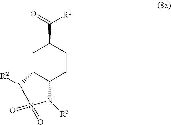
C1C2C(CCC1C(=O)[R1])N([R3])S(=O)(=O)N2[R2]
